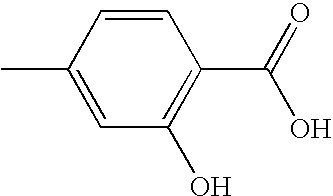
C1=CC(C)=CC(O)=C1C(=O)O
